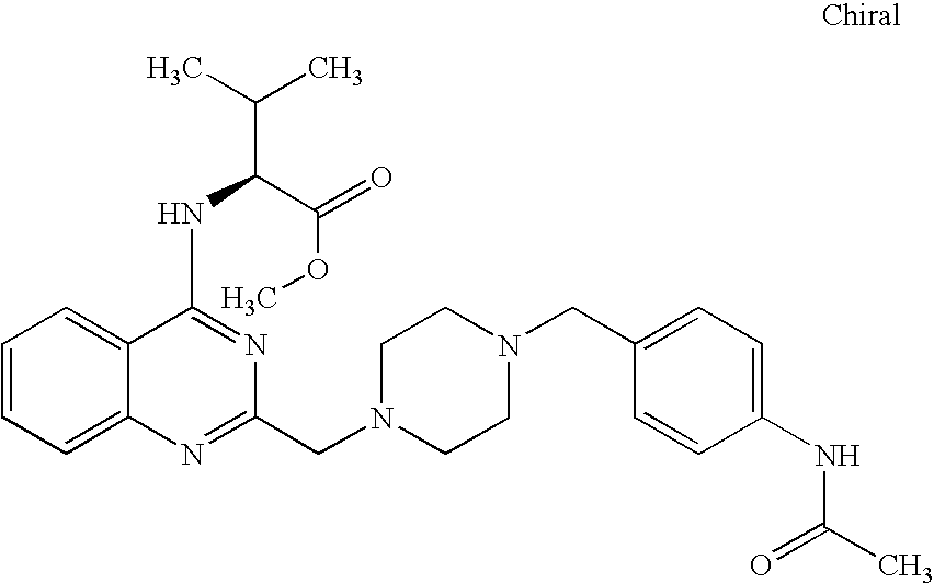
C1=CC=C2C(=C1)N=C(CN1CCN(CC3=CC=C(NC(C)=O)C=C3)CC1)N=C2NC(C(=O)OC)C(C)C
